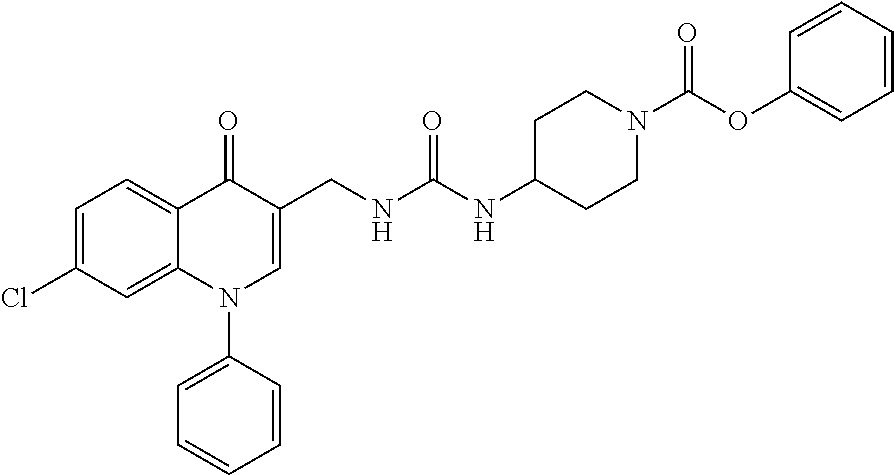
C1=C(Cl)C=C2C(=C1)C(=O)C(CNC(NC1CCN(C(OC3=CC=CC=C3)=O)CC1)=O)=CN2C1=CC=CC=C1
